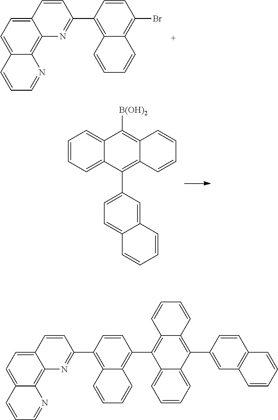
C12=CC=C3C(=C1N=C(C1=C4C(=C(Br)C=C1)C=CC=C4)C=C2)N=CC=C3.C1=CC=C2C(=C1)C([B(OH)2])=C1C(=C2C2=CC=C3C(=C2)C=CC=C3)C=CC=C1.C12=CC=C3C(=C1N=C(C1=C4C(=C(C5=C6C(=C(C7=CC8=C(C=C7)C=CC=C8)C7=CC=CC=C75)C=CC=C6)C=C1)C=CC=C4)C=C2)N=CC=C3
